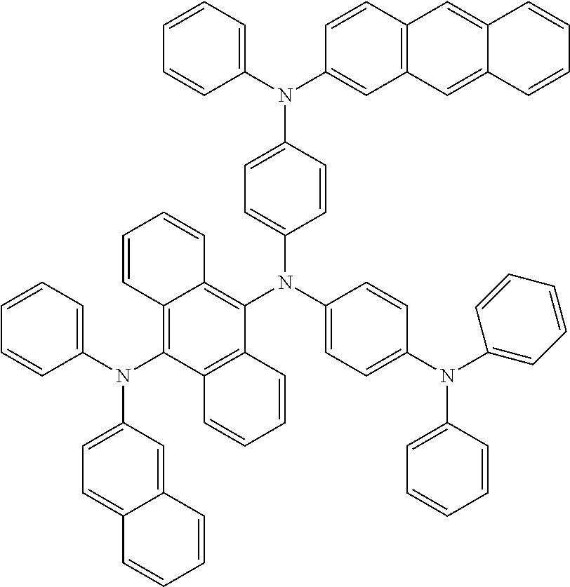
C1(N(C2=CC3=C(C=C2)C=C2C(=C3)C=CC=C2)C2=CC=C(N(C3=CC=C(N(C4=CC=CC=C4)C4=CC=CC=C4)C=C3)C3=C4C(=C(N(C5=CC=CC=C5)C5=CC=C6C(=C5)C=CC=C6)C5=C3C=CC=C5)C=CC=C4)C=C2)=CC=CC=C1
